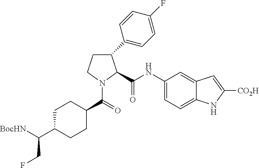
C1CN(C(=O)C2CCC(C([BocHN])CF)CC2)C(C(NC2=CC=C3C(=C2)C=C([CO2H])N3)=O)C1C1=CC=C(F)C=C1
